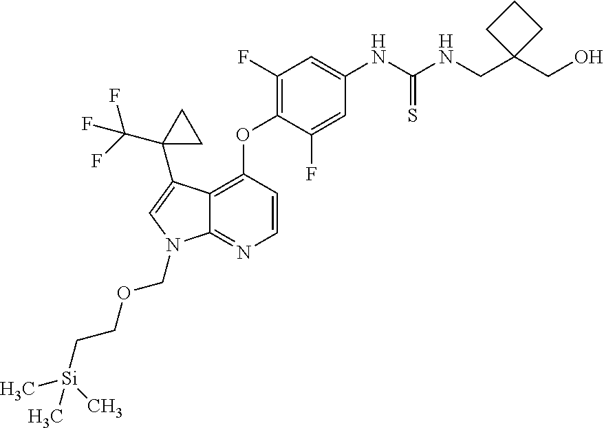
C1(F)=C(OC2=C3C(=NC=C2)N(COCC[Si](C)(C)C)C=C3C2(C(F)(F)F)CC2)C(F)=CC(NC(=S)NCC2(CO)CCC2)=C1
